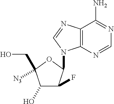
C12=C(N=CN=C1N)N(C1C(F)C(O)C(CO)([N3])O1)C=N2
